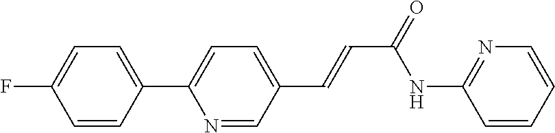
FC1=CC=C(C2=CC=C(C=CC(=O)NC3=NC=CC=C3)C=N2)C=C1
